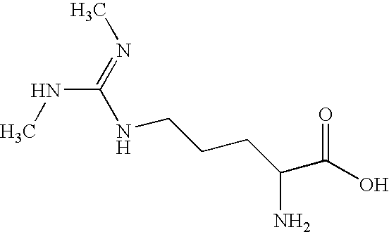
N(C(=NC)NCCCC(C(O)=O)N)C
